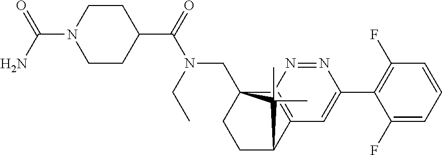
C1(C(=O)N(CC)CC23CCC(C4=C2N=NC(C2=C(F)C=CC=C2F)=C4)C3(C)C)CCN(C(N)=O)CC1
